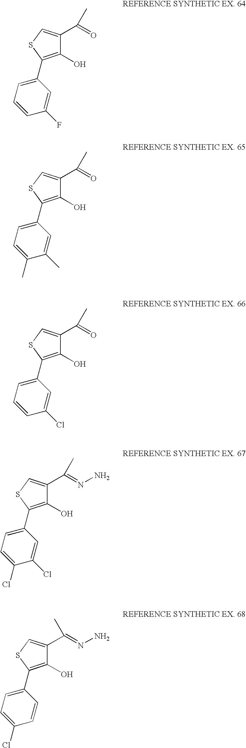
C1(O)=C(C2=CC=CC(F)=C2)SC=C1C(=O)C.C1(O)=C(C2=CC=C(C)C(C)=C2)SC=C1C(=O)C.C1(O)=C(C2=CC=C(Cl)C=C2)SC=C1C(=NN)C.C1(O)=C(C2=CC=CC(Cl)=C2)SC=C1C(=O)C.C1(O)=C(C2=CC=C(Cl)C(Cl)=C2)SC=C1C(=NN)C
